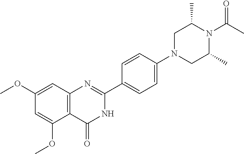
COC1=CC2=C(C(OC)=C1)C(=O)NC(C1=CC=C(N3CC(C)N(C(C)=O)C(C)C3)C=C1)=N2
